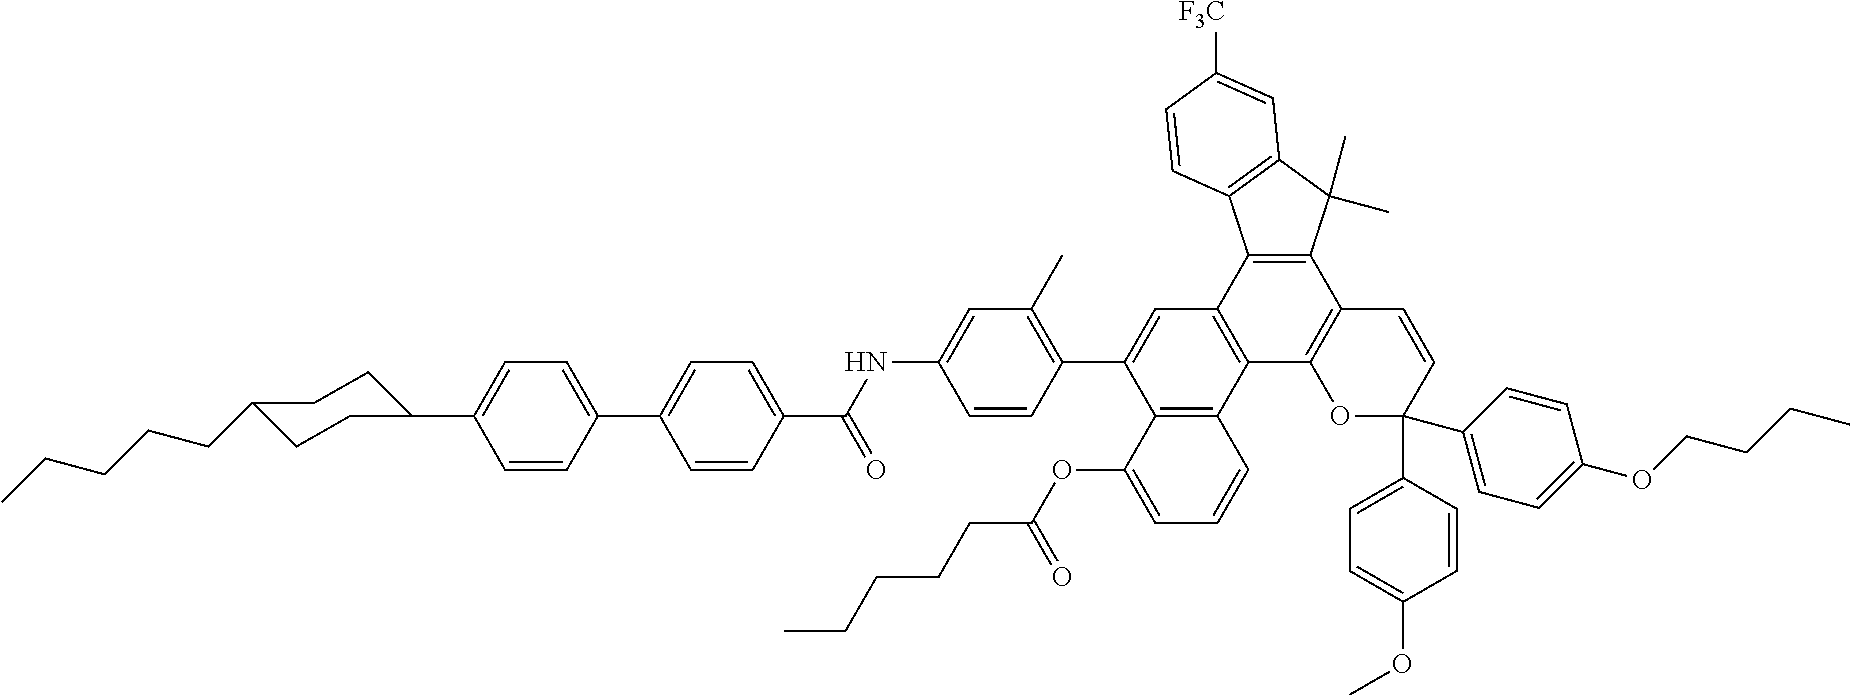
C1(CCCCC)CCC(C2=CC=C(C3=CC=C(C(NC4=CC(C)=C(C5=CC6=C(C7=C5C(OC(CCCCC)=O)=CC=C7)C5=C(C7=C6C6=C(C7(C)C)C=C([F3C])C=C6)C=CC(C6=CC=C(OC)C=C6)(C6=CC=C(OCCCC)C=C6)O5)C=C4)=O)C=C3)C=C2)CC1
